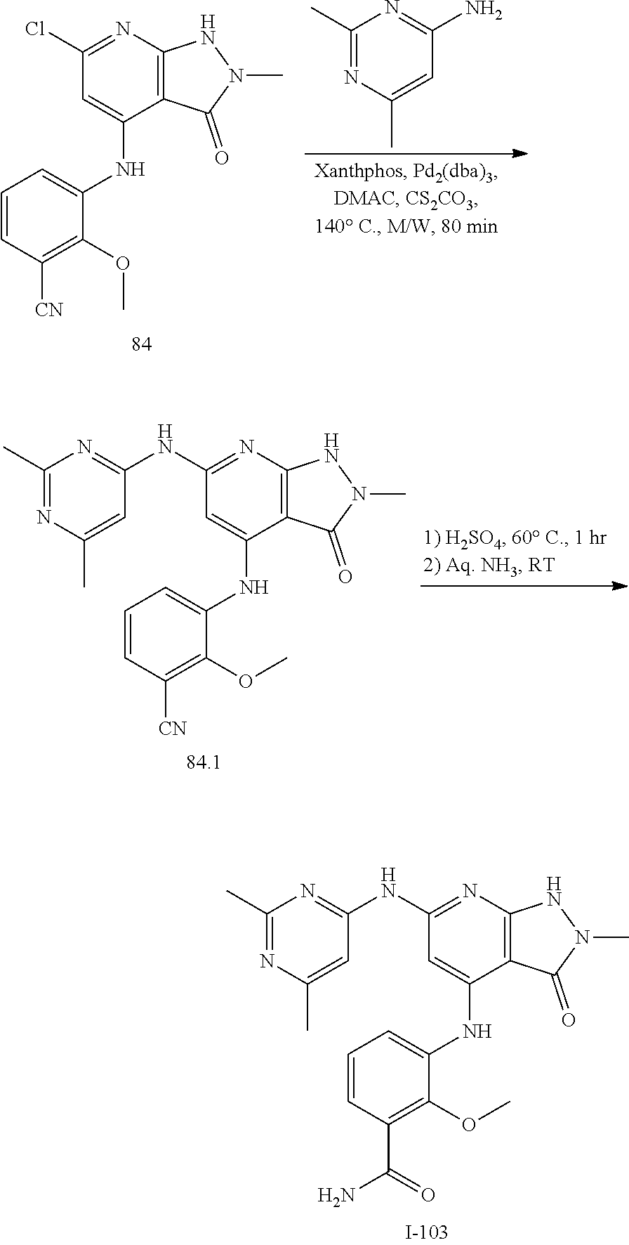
C1(C)=NC(C)=CC(N)=N1.C12=C(N=C(Cl)C=C1NC1=CC=CC([CN])=C1OC)NN(C)C2=O.C12=C(N=C(NC3=NC(C)=NC(C)=C3)C=C1NC1=CC=CC([CN])=C1OC)NN(C)C2=O.C12=C(N=C(NC3=NC(C)=NC(C)=C3)C=C1NC1=CC=CC(C(=O)N)=C1OC)NN(C)C2=O
